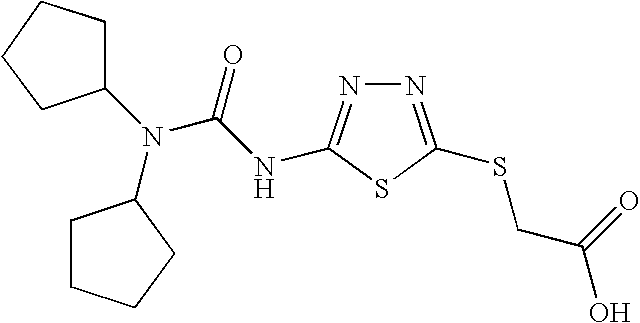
N(C(=O)NC1=NN=C(SCC(O)=O)S1)(C1CCCC1)C1CCCC1
